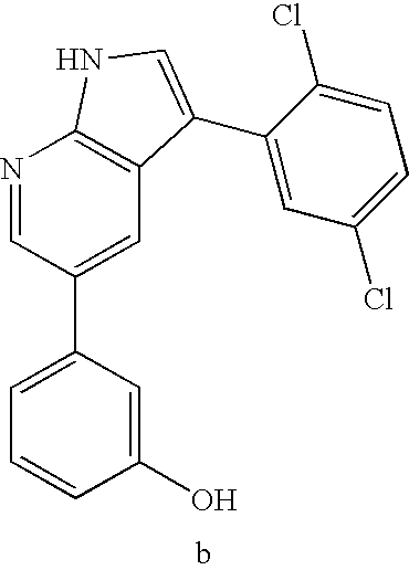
C1(O)=CC(C2=CC3=C(N=C2)NC=C3C2=CC(Cl)=CC=C2Cl)=CC=C1
